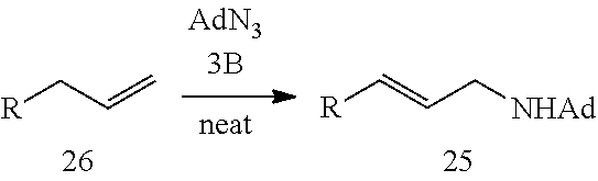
[R]C=CC[NHAd].[R]CC=C
